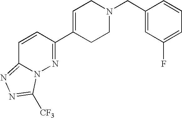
C1=CC(C2=CCN(CC3=CC(F)=CC=C3)CC2)=NN2C1=NN=C2[CF3]
